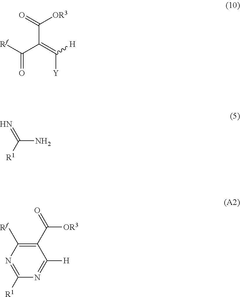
[Rf]C(C(=C([H])[Y])C(=O)[OR3])=O.C(N)([R1])=N.N1=C([R1])N=C([H])C(C(=O)[OR3])=C1[Rf]
